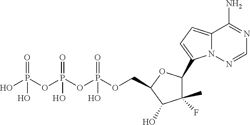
C12=CC=C(C3C(F)(C)C(O)C(COP(OP(OP(O)(=O)O)(=O)O)(=O)O)O3)N1N=CN=C2N
